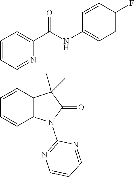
C1=CC(C2=CC=CC3=C2C(C)(C)C(=O)N3C2=NC=CC=N2)=NC(C(NC2=CC=C(F)C=C2)=O)=C1C
